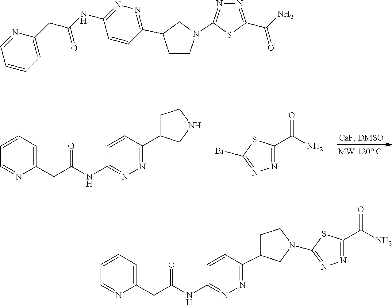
C1(CC(NC2=NN=C(C3CCNC3)C=C2)=O)=CC=CC=N1.N1=C(C(N)=O)SC(Br)=N1.C1(CC(NC2=NN=C(C3CCN(C4=NN=C(C(N)=O)S4)C3)C=C2)=O)=CC=CC=N1.C1(CC(NC2=NN=C(C3CCN(C4=NN=C(C(N)=O)S4)C3)C=C2)=O)=CC=CC=N1
